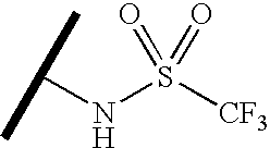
N(S([CF3])(=O)=O)C(C)C
